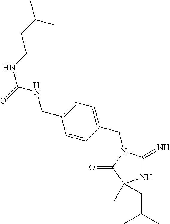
N1C(=N)N(CC2=CC=C(CNC(=O)NCCC(C)C)C=C2)C(=O)C1(C)CC(C)C
